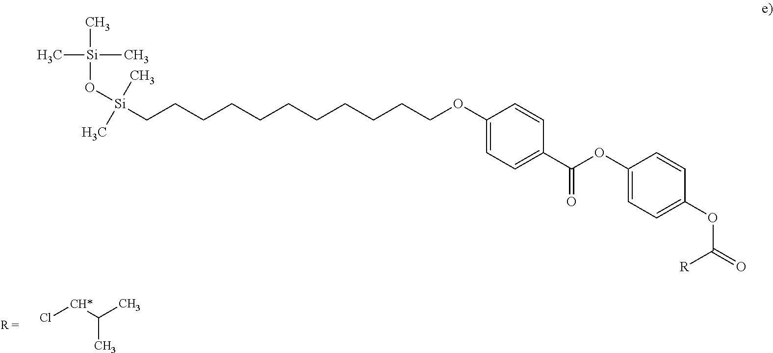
Cl[CH*]C(C)C.C[Si](C)(O[Si](C)(C)CCCCCCCCCCCOC1=CC=C(C(OC2=CC=C(OC(=O)[R])C=C2)=O)C=C1)C
